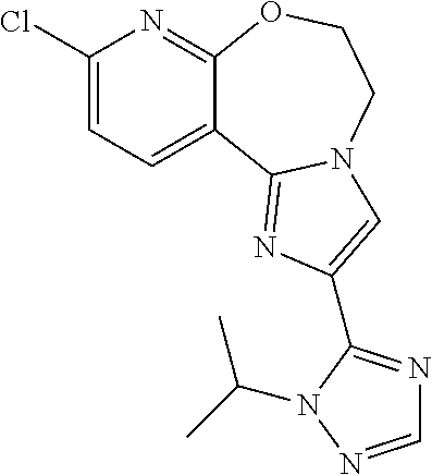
C1(Cl)=CC=C2C(=N1)OCCN1C2=NC(C2=NC=NN2C(C)C)=C1
